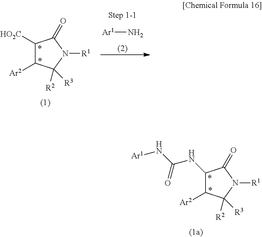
C1(NC(N[Ar1])=O)C([Ar2])C([R2])([R3])N([R1])C1=O.C1([HO2C])C([Ar2])C([R2])([R3])N([R1])C1=O.[Ar1]N
